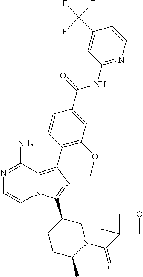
N12C(=C(C3=C(OC)C=C(C(=O)NC4=NC=CC(C(F)(F)F)=C4)C=C3)N=C1C1CCC(C)N(C(C3(C)COC3)=O)C1)C(N)=NC=C2
